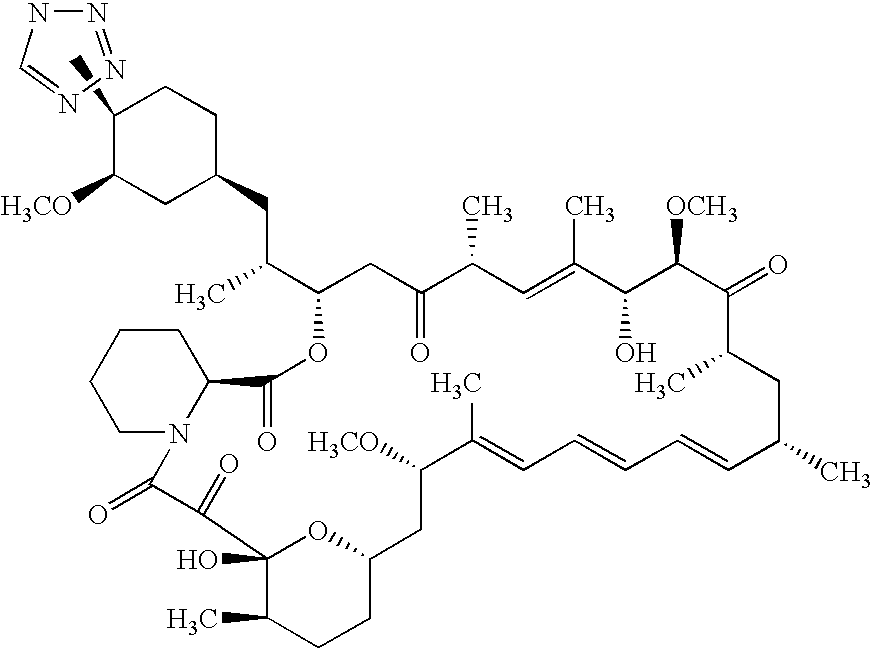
CC1C([H3CO])CC(CC(C2OC(=O)C3CCCCN3C(=O)C(=O)C3(O)OC(CC([H3CO])C(C)=CC=CC=CC(C)CC(C)C(=O)C([OCH3])C(O)C(C)=CC(C)C(=O)C2)CCC3C)C)CC1.N1=NN=CN1
